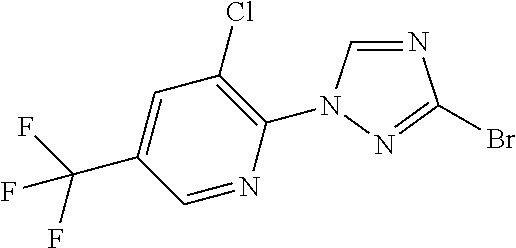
N1=CN(C2=C(Cl)C=C(C(F)(F)F)C=N2)N=C1Br
